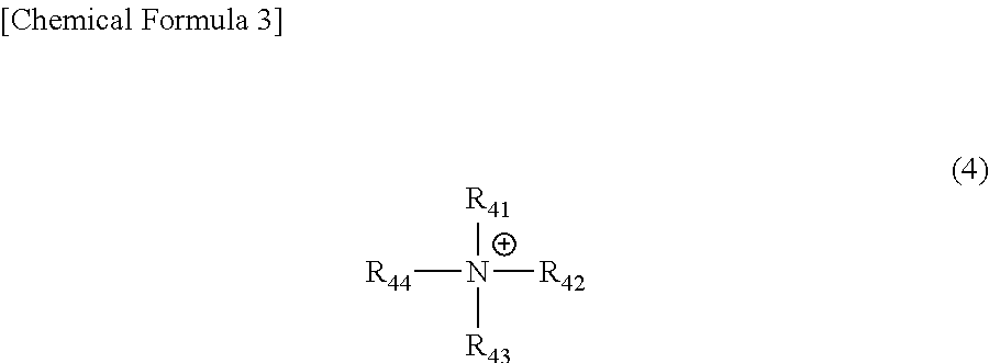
[R44][N+]([R42])([R41])[R43]
